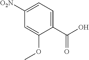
O=C(O)C1=CC=C([O2N])C=C1OC
